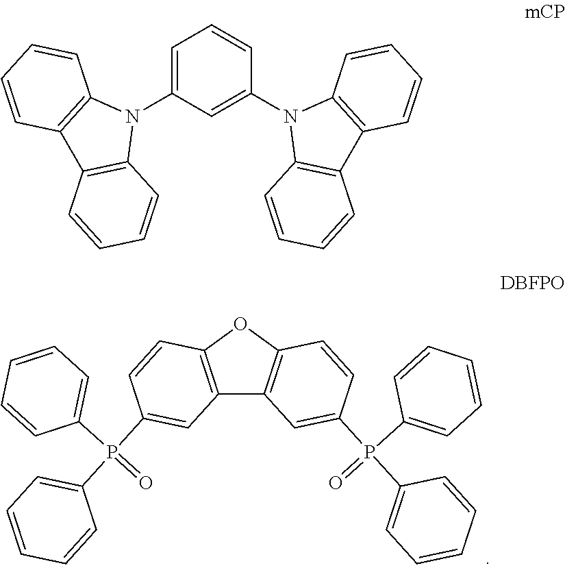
C12=C(OC3=C1C=C(P(C1=CC=CC=C1)(C1=CC=CC=C1)=O)C=C3)C=CC(P(C1=CC=CC=C1)(C1=CC=CC=C1)=O)=C2.C1=C(N2C3=C(C4=C2C=CC=C4)C=CC=C3)C=C(N2C3=C(C4=C2C=CC=C4)C=CC=C3)C=C1
